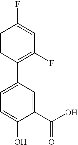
C1(C2=CC=C(O)C(C(O)=O)=C2)=C(F)C=C(F)C=C1
